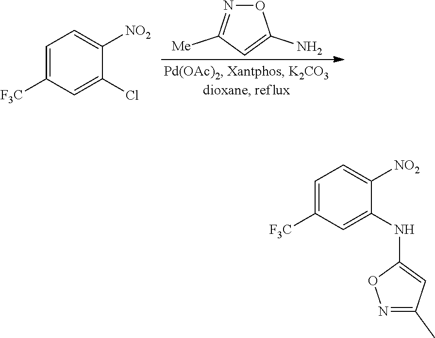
O1N=C([Me])C=C1N.C1=C([F3C])C=C(Cl)C([NO2])=C1.C1=C([F3C])C=C(NC2=CC(C)=NO2)C([NO2])=C1
